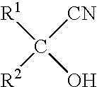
[R2]C(O)([R1])[CN]
